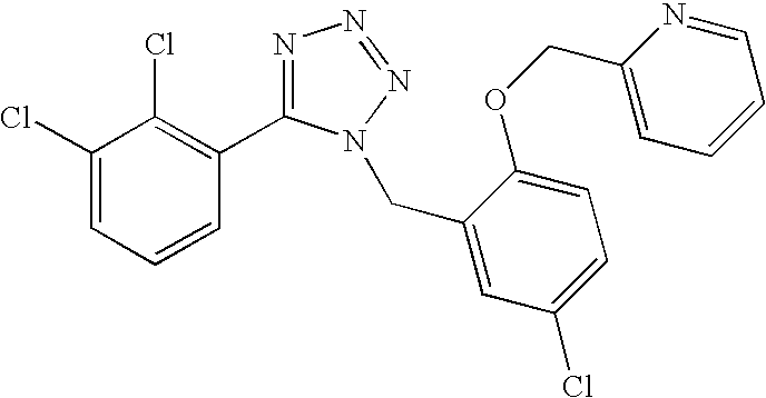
C1(Cl)=CC=CC(C2=NN=NN2CC2=CC(Cl)=CC=C2OCC2=CC=CC=N2)=C1Cl
